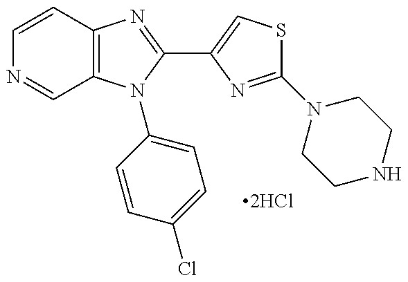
C12=C(N(C3=CC=C(Cl)C=C3)C(C3=CSC(N4CCNCC4)=N3)=N1)C=NC=C2
